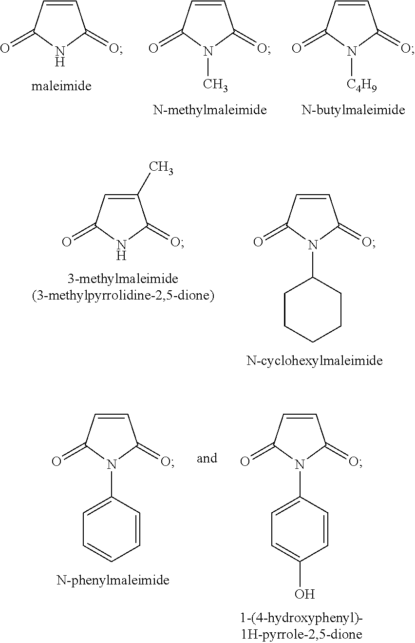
C1=CC(=O)N([C4H9])C1=O.C1=CC(=O)N(C)C1=O.C1=CC(=O)NC1=O.C1(C)=CC(=O)NC1=O.C1=CC(=O)N(C2CCCCC2)C1=O.C1=CC(=O)N(C2=CC=C(O)C=C2)C1=O.C1=CC(=O)N(C2=CC=CC=C2)C1=O
